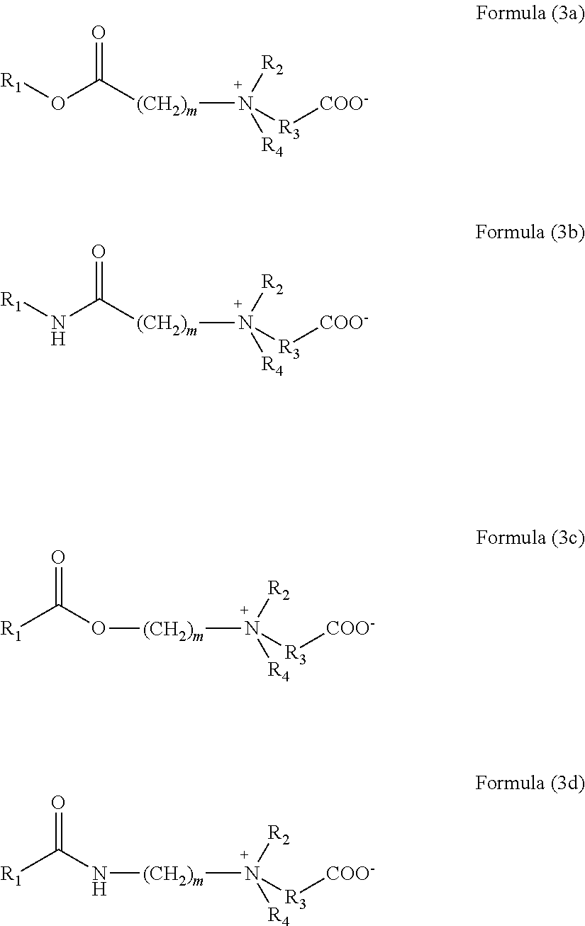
[R1]OC([(CH2)m]N([R4])([R2])[R3][COO-])=O.[R1]NC([(CH2)m]N([R4])([R2])[R3][COO-])=O.[(CH2)m](N([R4])([R2])[R3][COO-])OC([R1])=O.[(CH2)m](N([R4])([R2])[R3][COO-])NC([R1])=O
